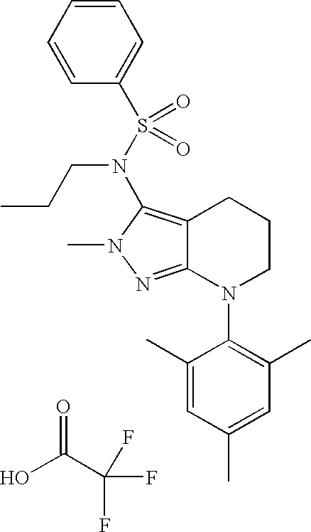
C12=NN(C)C(N(S(C3=CC=CC=C3)(=O)=O)CCC)=C1CCCN2C1=C(C)C=C(C)C=C1C.OC(C(F)(F)F)=O
